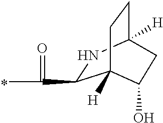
C1(C(=O)C)NC2([H])CCC1([H])C(O)C2
